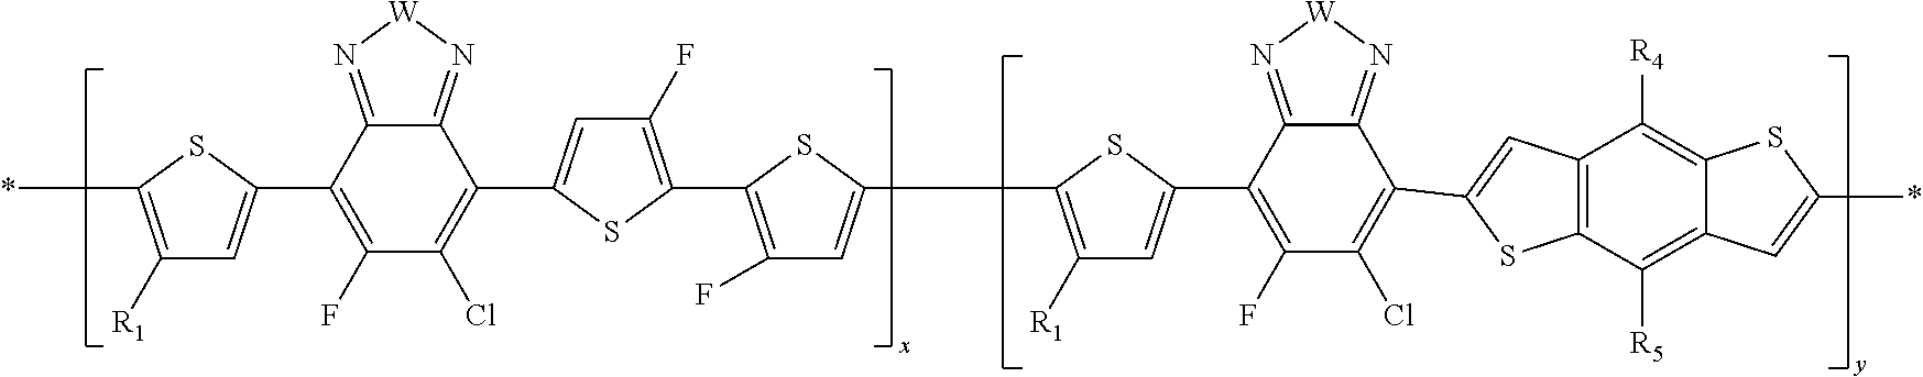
C1([R1])=C(*)SC(C2=C(F)C(Cl)=C(C3=CC(F)=C(C4=C(F)C=C(C5=C([R1])C=C(C6=C(F)C(Cl)=C(C7=CC8=C(C([R5])=C9C(=C8[R4])SC(*)=C9)S7)C7=N[W]N=C76)S5)S4)S3)C3=N[W]N=C32)=C1
